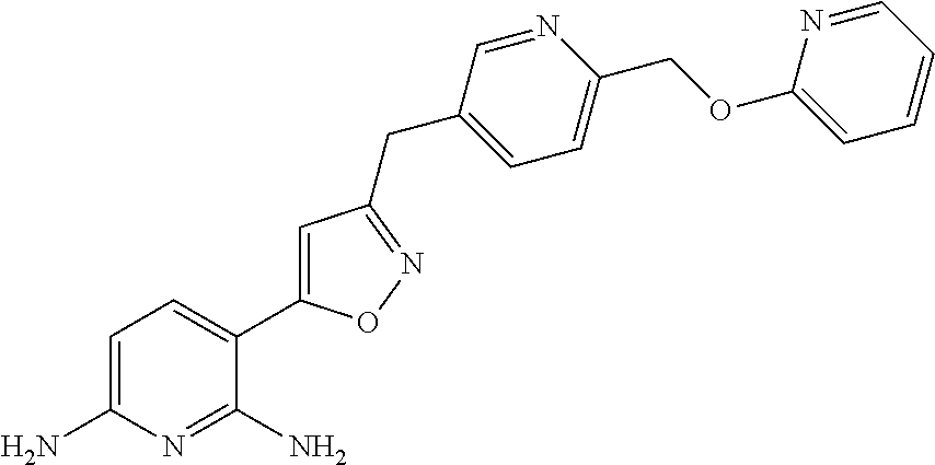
C1=C(N)N=C(N)C(C2=CC(CC3=CC=C(COC4=CC=CC=N4)N=C3)=NO2)=C1
